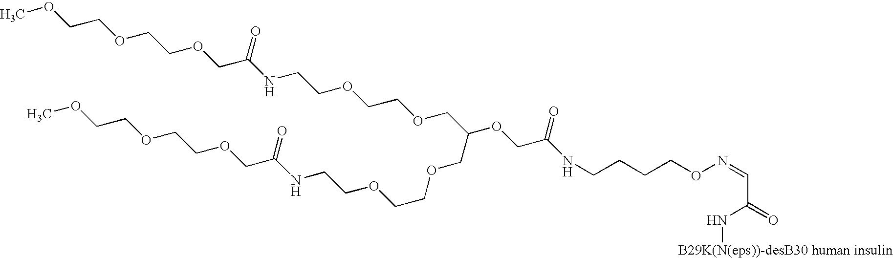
C(=O)(N[B29K(N(eps))-desB30 human insulin])C=NOCCCCNC(COC(COCCOCCNC(COCCOCCOC)=O)COCCOCCNC(COCCOCCOC)=O)=O
